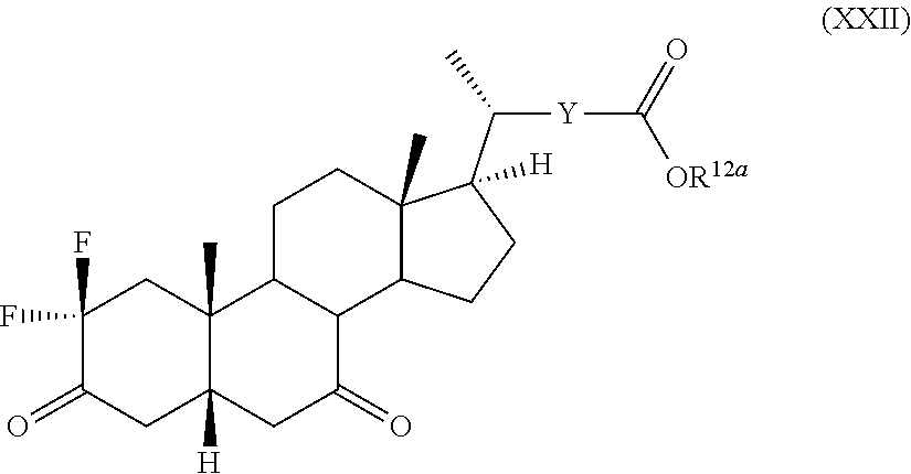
C1(F)(F)C(=O)CC2([H])C(C)(C1)C1C(C(=O)C2)C2C(C)(CC1)C(C([Y]C([OR12a])=O)C)([H])CC2
